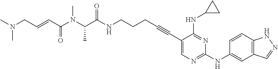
C(C(NCCCC#CC1=CN=C(NC2=CC3=C(C=C2)NN=C3)N=C1NC1CC1)=O)(N(C(C=CCN(C)C)=O)C)C
